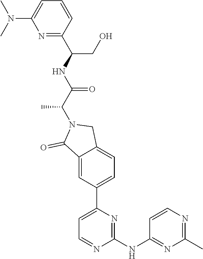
C1(NC2=NC(C)=NC=C2)=NC(C2=CC=C3C(=C2)C(=O)N(C(C(NC(C2=NC(N(C)C)=CC=C2)CO)=O)C)C3)=CC=N1
